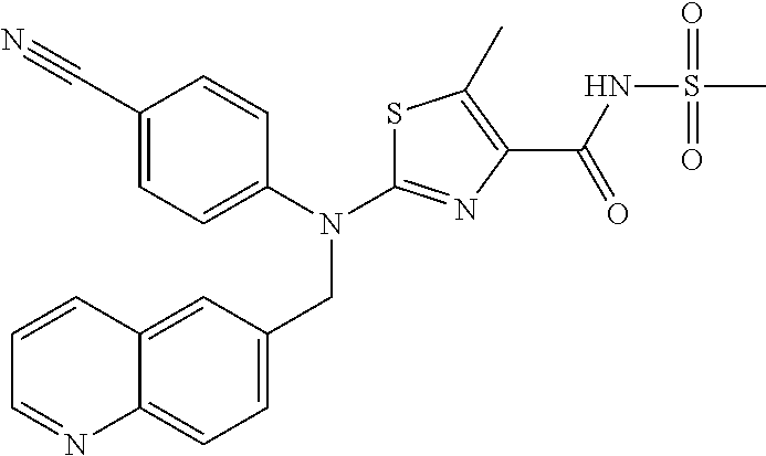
S1C(N(C2=CC=C(C#N)C=C2)CC2=CC=C3C(=C2)C=CC=N3)=NC(C(NS(C)(=O)=O)=O)=C1C
